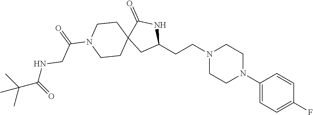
C1(CCN2CCN(C3=CC=C(F)C=C3)CC2)NC(=O)C2(C1)CCN(C(=O)CNC(C(C)(C)C)=O)CC2
